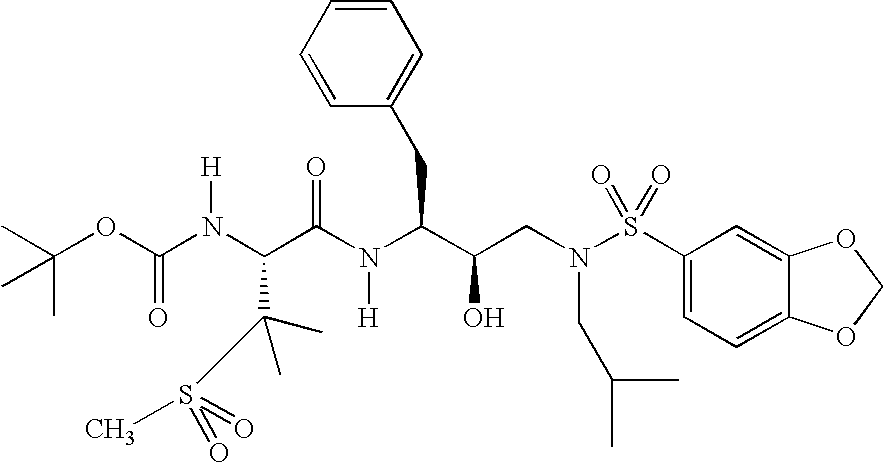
N(C(C(C)(C)S(C)(=O)=O)C(=O)N([H])C(C(O)CN(S(=O)(=O)C1=CC=C2C(=C1)OCO2)CC(C)C)CC1=CC=CC=C1)([H])C(=O)OC(C)(C)C
